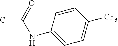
CC(=O)NC1=CC=C([CF3])C=C1
